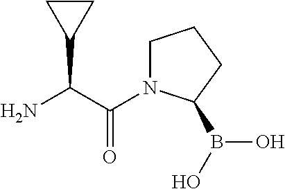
C1(C(C(=O)N2CCCC2B(O)O)N)CC1
